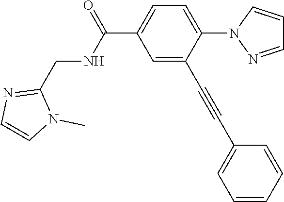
C1=C(C#CC2=CC=CC=C2)C(N2N=CC=C2)=CC=C1C(NCC1=NC=CN1C)=O
